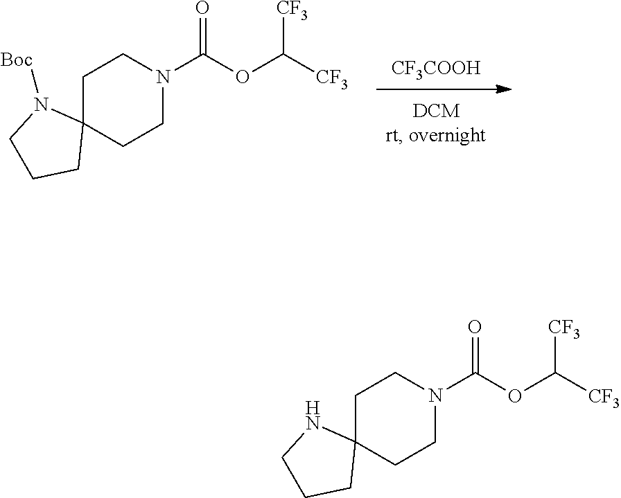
[CF3COOH].C1C2(CCN(C(OC([CF3])[CF3])=O)C1)CCCN2[Boc].C1C2(CCN(C(OC([CF3])[CF3])=O)C1)CCCN2
